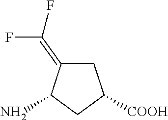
C1C(=C(F)F)C(N)CC1[COOH]
